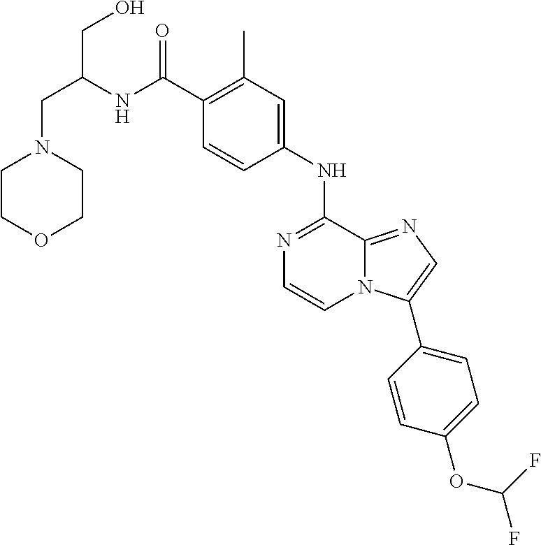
C1(C(=O)NC(CN2CCOCC2)CO)=C(C)C=C(NC2=NC=CN3C2=NC=C3C2=CC=C(OC(F)F)C=C2)C=C1
